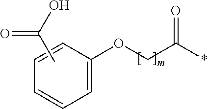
O(CC(*)=O)C1=CC=CC=C1.CC(O)=O
